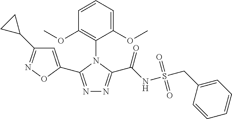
N1=C(C2=CC(C3CC3)=NO2)N(C2=C(OC)C=CC=C2OC)C(C(NS(CC2=CC=CC=C2)(=O)=O)=O)=N1
